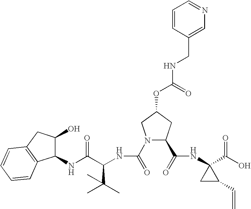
N1(C(=O)NC(C(NC2C(O)CC3=C2C=CC=C3)=O)C(C)(C)C)C(C(=O)NC2(C(O)=O)CC2C=C)CC(OC(NCC2=CN=CC=C2)=O)C1
